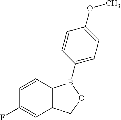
C12=C(C=CC(F)=C1)B(C1=CC=C(OC)C=C1)OC2
